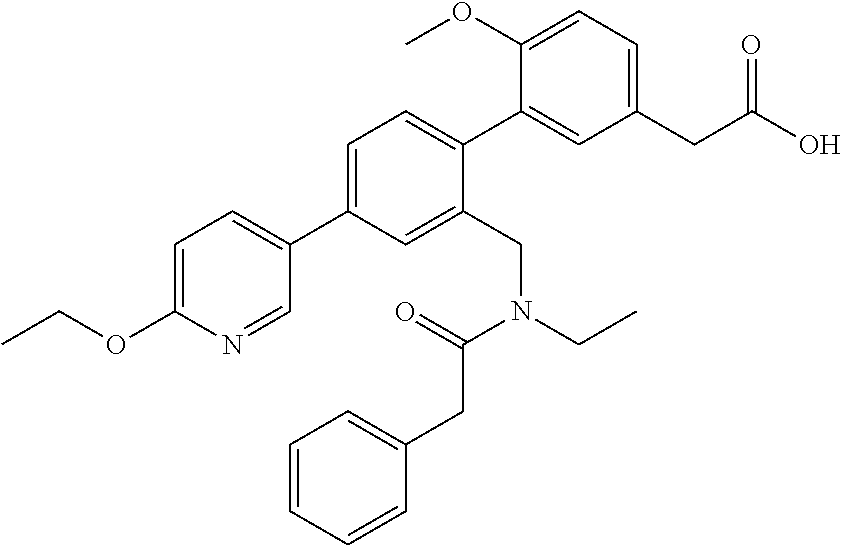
C1=C(C2=CC=C(OCC)N=C2)C=C(CN(CC)C(=O)CC2=CC=CC=C2)C(C2=CC(CC(O)=O)=CC=C2OC)=C1
